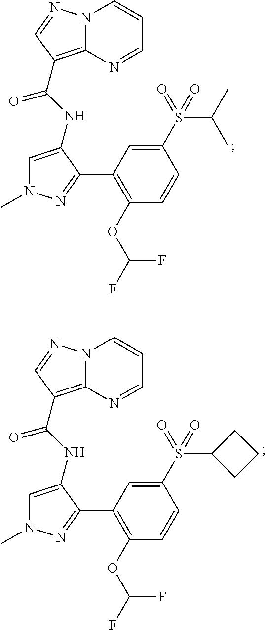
N12C(=C(C(NC3=CN(C)N=C3C3=C(OC(F)F)C=CC(S(=O)(C(C)C)=O)=C3)=O)C=N1)N=CC=C2.N12C(=C(C(NC3=CN(C)N=C3C3=C(OC(F)F)C=CC(S(=O)(C4CCC4)=O)=C3)=O)C=N1)N=CC=C2
